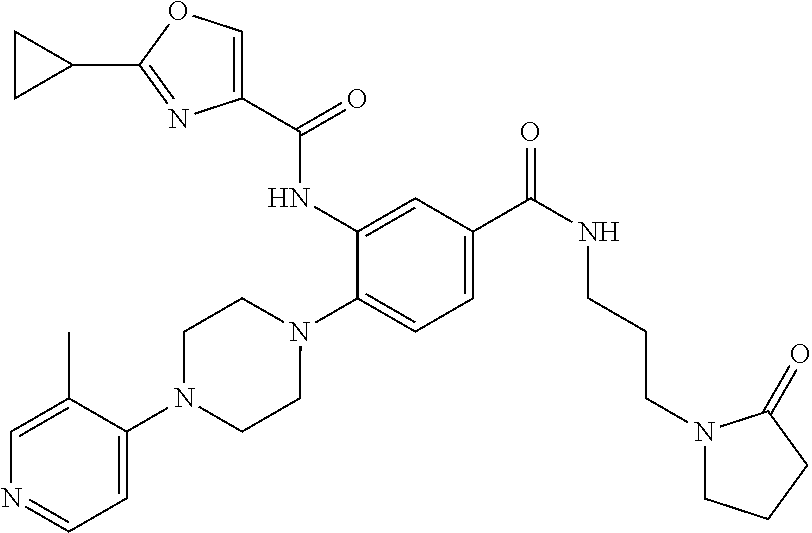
C1(NC(=O)C2=COC(C3CC3)=N2)=CC(C(=O)NCCCN2CCCC2=O)=CC=C1N1CCN(C2=CC=NC=C2C)CC1
